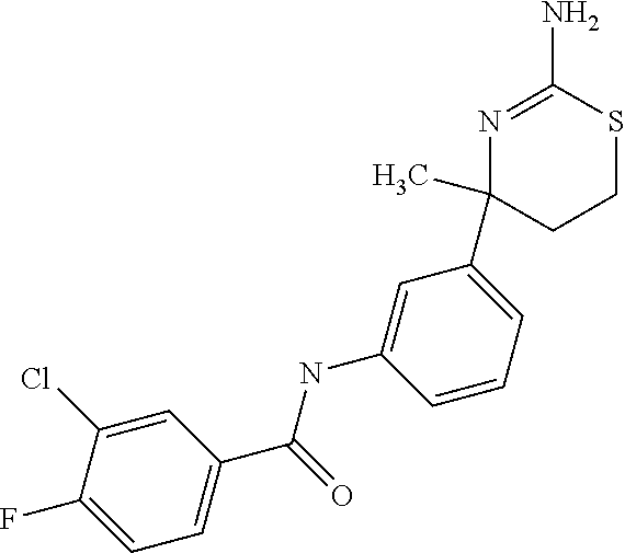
N1=C(N)SCCC1(C)C1=CC=CC(NC(C2=CC=C(F)C(Cl)=C2)=O)=C1
